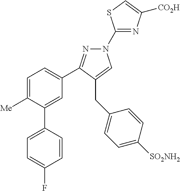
C1(N2N=C(C3=CC=C([Me])C(C4=CC=C(F)C=C4)=C3)C(CC3=CC=C([SO2NH2])C=C3)=C2)=NC([CO2H])=CS1
